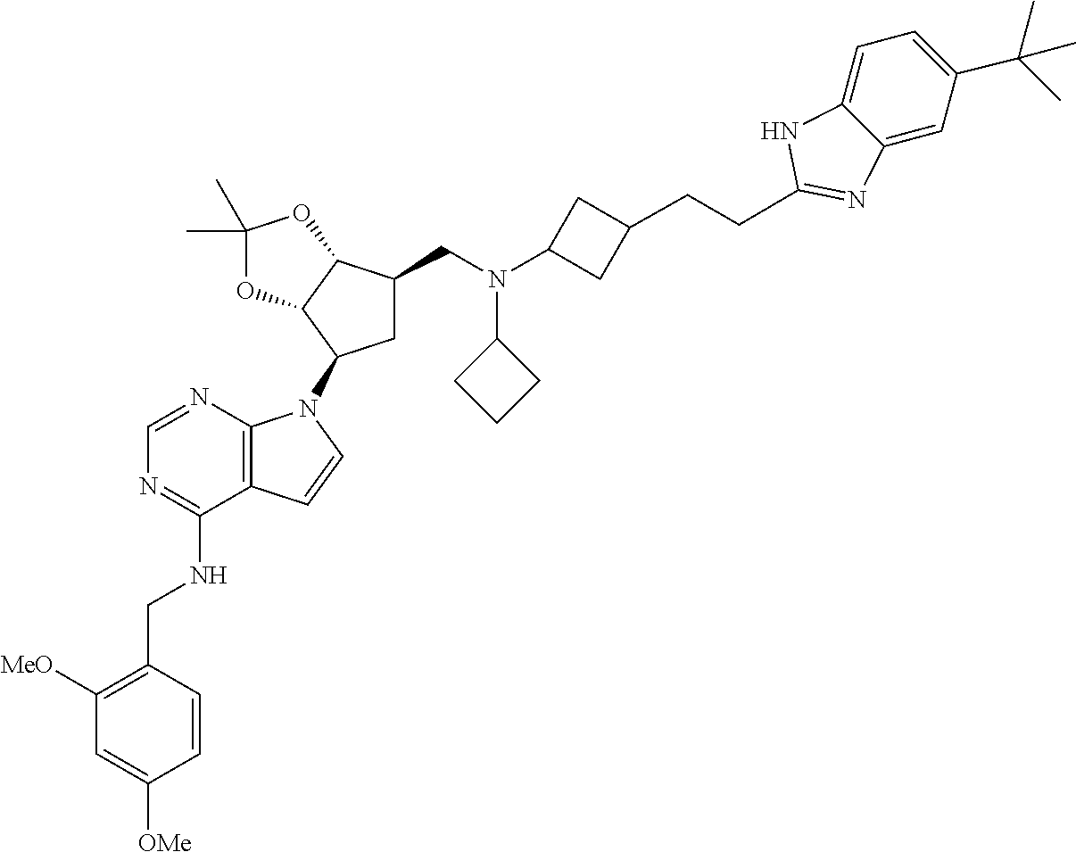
N1=C(NCC2=C([MeO])C=C([OMe])C=C2)C2=C(N=C1)N(C1CC(CN(C3CC(CCC4=NC5=CC(C(C)(C)C)=CC=C5N4)C3)C3CCC3)C3C1OC(C)(C)O3)C=C2
